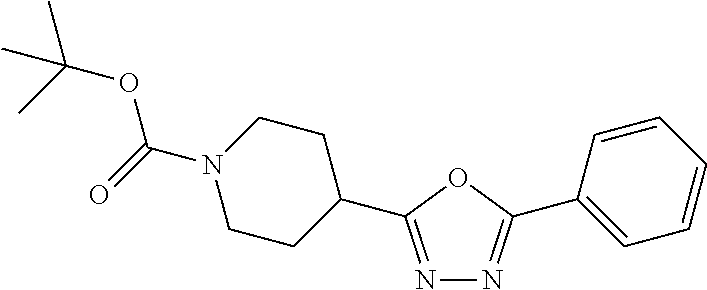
N1=C(C2CCN(C(=O)OC(C)(C)C)CC2)OC(C2=CC=CC=C2)=N1
